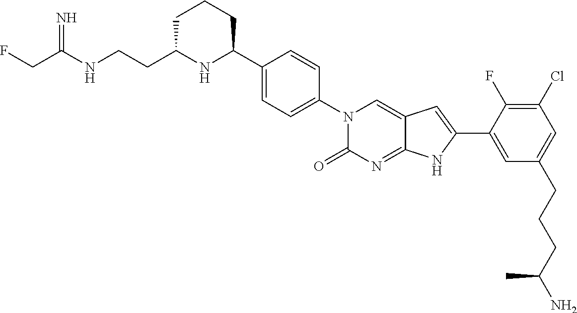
C(C(NCCC1NC(C2=CC=C(N3C(=O)N=C4C(=C3)C=C(C3=CC(CCCC(N)C)=CC(Cl)=C3F)N4)C=C2)CCC1)=N)F
